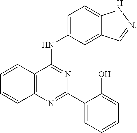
C12=CC=C(NC3=NC(C4=CC=CC=C4O)=NC4=C3C=CC=C4)C=C1C=NN2
